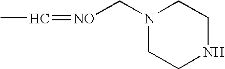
N1(C[NO]=CC)CCNCC1
